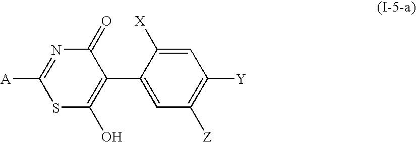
C1=C([X])C(C2=C(O)SC([A])=NC2=O)=CC([Z])=C1[Y]
